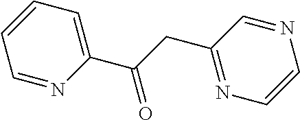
N1=CC(CC(C2=CC=CC=N2)=O)=NC=C1
